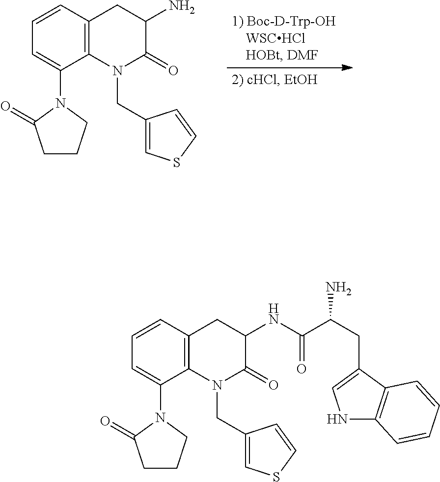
C1=CC=C(N2C(=O)CCC2)C2=C1CC(N)C(=O)N2CC1=CSC=C1.C1=CC=C(N2C(=O)CCC2)C2=C1CC(NC(C(CC1=CNC3=C1C=CC=C3)N)=O)C(=O)N2CC1=CSC=C1
